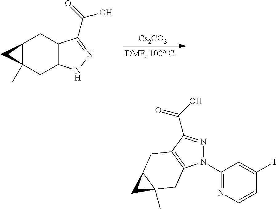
C12C(C)(CC3C(C1)C(C(=O)O)=NN3)C2.[Cs2CO3].C1(N2N=C(C(O)=O)C3=C2CC2(C)C(C3)C2)=NC=CC(I)=C1
